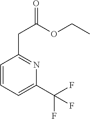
C1=CC=C(C(F)(F)F)N=C1CC(=O)OCC
